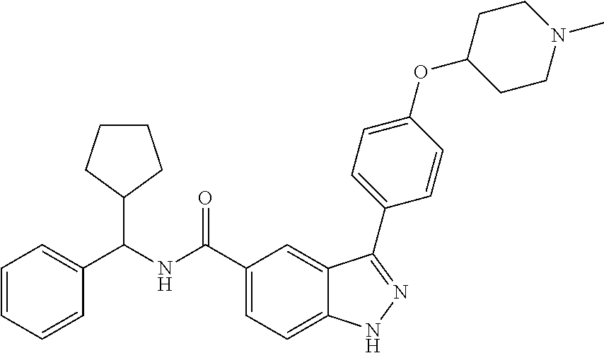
C1=CC=CC(C(NC(C2=CC=C3C(=C2)C(C2=CC=C(OC4CCN(C)CC4)C=C2)=NN3)=O)C2CCCC2)=C1
